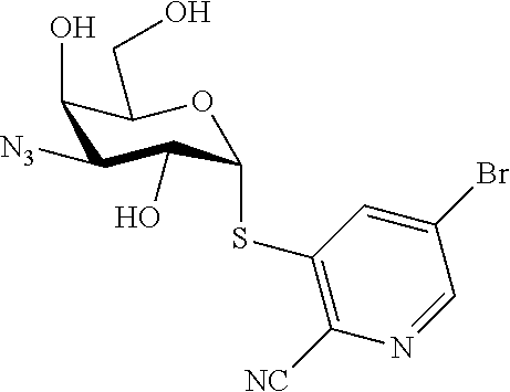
C1(O)C([N3])C(O)C(SC2=C([NC])N=CC(Br)=C2)OC1CO
